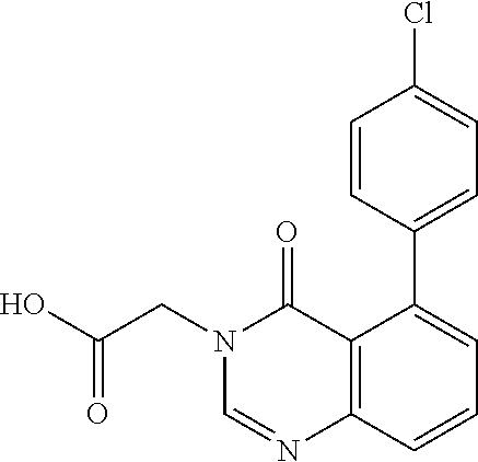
C1=CC(C2=CC=CC3=C2C(=O)N(CC(=O)O)C=N3)=CC=C1Cl
